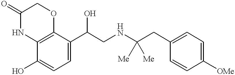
C1(=O)NC2=C(OC1)C(C(CNC(CC1=CC=C([OMe])C=C1)([Me])[Me])O)=CC=C2O
